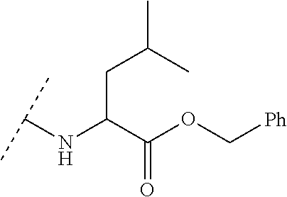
C(C(C(OC[Ph])=O)NC(C)C)C(C)C
